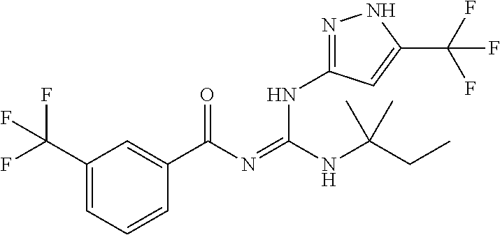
C1(C(F)(F)F)=CC=CC(C(N=C(NC(CC)(C)C)NC2=NNC(C(F)(F)F)=C2)=O)=C1
